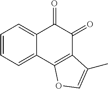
C1=CC=C2C(=C1)C(=O)C(=O)C1=C2OC=C1C
